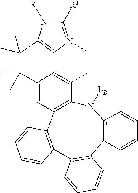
N1([R])C([R1])=N(C)C2=C1C(C)(C)C(C)(C)C1=CC3=C(N([LB])C4=C(C5=C(C6=C3C=CC=C6)C=CC=C5)C=CC=C4)C(C)=C12
